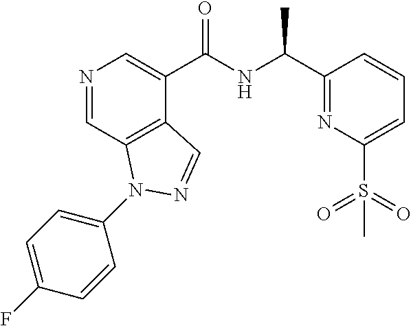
N1=CC2=C(C(C(NC(C3=NC(S(=O)(=O)C)=CC=C3)C)=O)=C1)C=NN2C1=CC=C(F)C=C1
